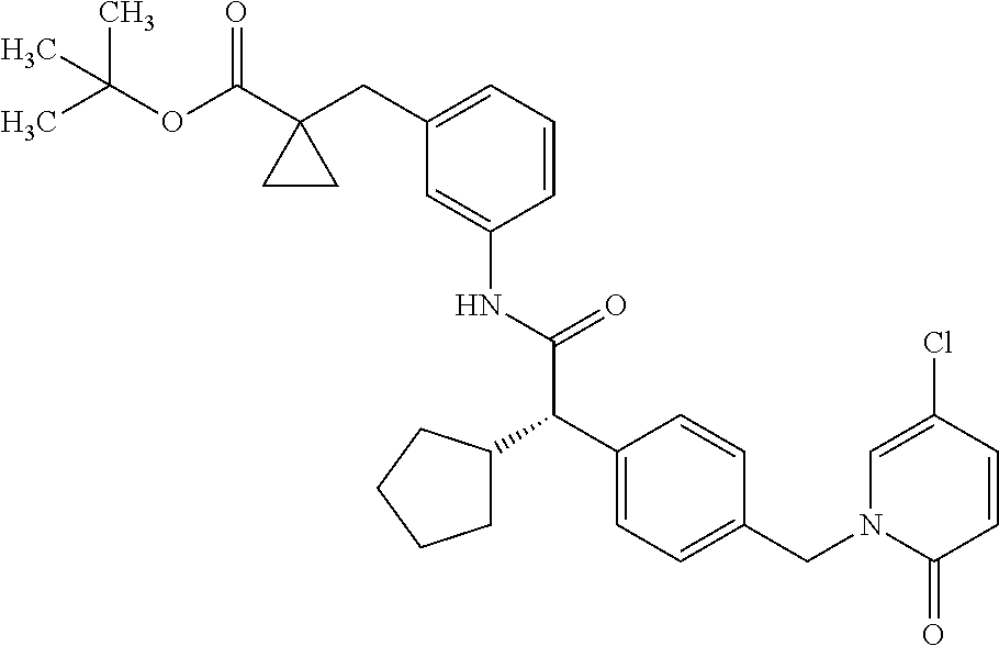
C1=C(NC(C(C2=CC=C(CN3C(=O)C=CC(Cl)=C3)C=C2)C2CCCC2)=O)C=CC=C1CC1(C(OC(C)(C)C)=O)CC1
